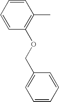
C1=CC=CC(OCC2=CC=CC=C2)=C1C
